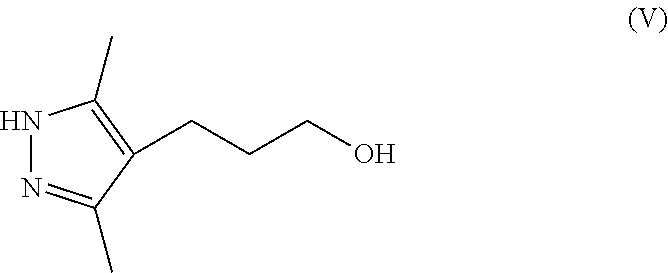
N1N=C(C)C(CCCO)=C1C
